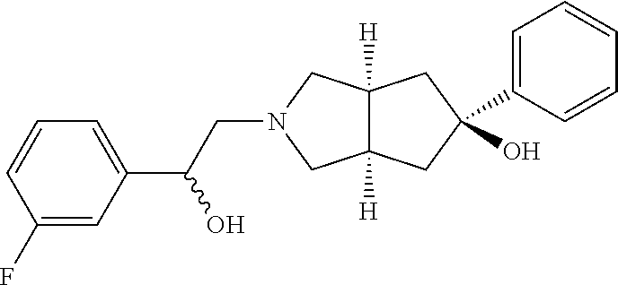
C1(O)(C2=CC=CC=C2)CC2([H])C([H])(CN(CC(C3=CC=CC(F)=C3)O)C2)C1
